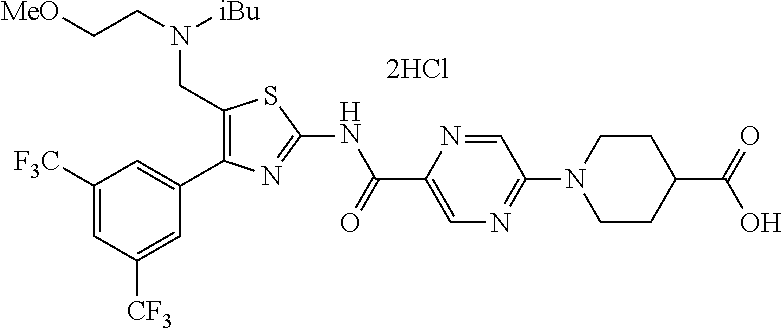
C1([F3C])=CC([CF3])=CC(C2=C(CN(CC[MeO])[iBu])SC(NC(C3=CN=C(N4CCC(C(=O)O)CC4)C=N3)=O)=N2)=C1.[2HCl]
